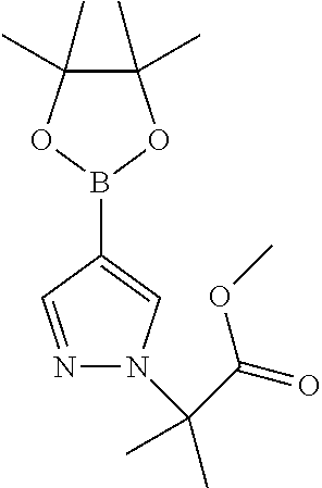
N1=CC(B2OC(C)(C)C(C)(C)O2)=CN1C(C(OC)=O)(C)C
